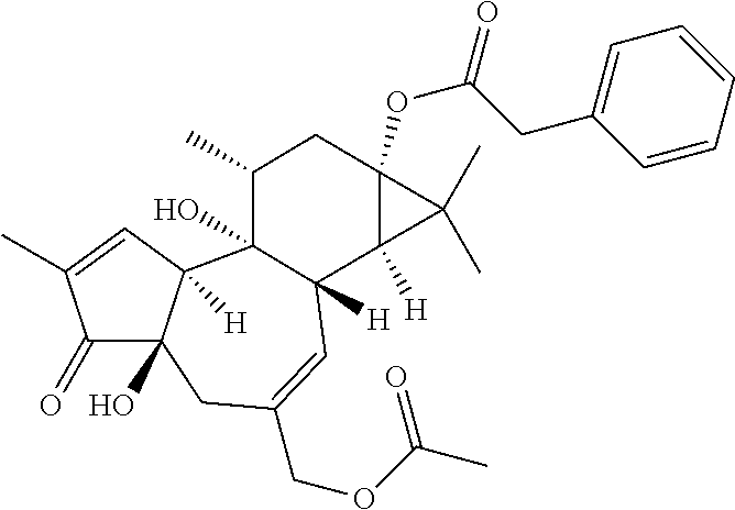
C1(=O)C2(O)C([H])(C=C1C)C1(O)C([H])(C=C(COC(C)=O)C2)C2([H])C(OC(=O)CC3=CC=CC=C3)(CC1C)C2(C)C
